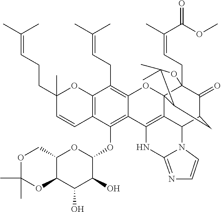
C12=C(C=CC(CCC=C(C)C)(C)O1)C(OC1OC3C(C(O)C1O)OC(C)(C)OC3)=C1C(=C2CC=C(C)C)OC23C4(CC=C(C)C(OC)=O)C(=O)C(CC2C(C)(C)O4)C2C3=C1NC1=NC=CN21
